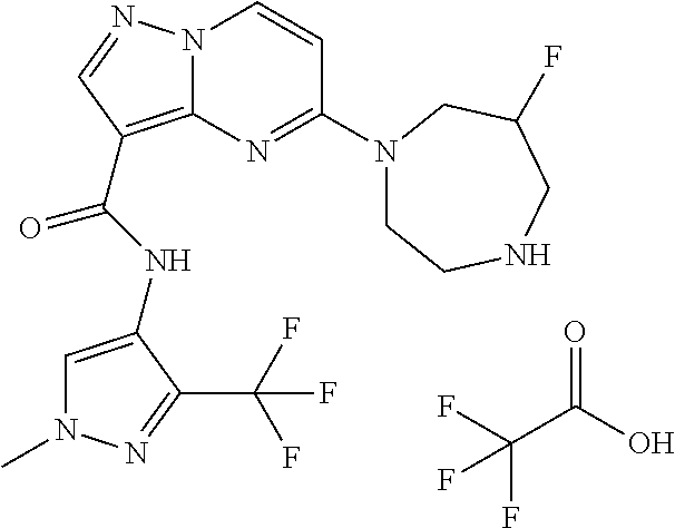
C1=C(NC(=O)C2=C3N(N=C2)C=CC(N2CCNCC(F)C2)=N3)C(C(F)(F)F)=NN1C.FC(C(O)=O)(F)F
